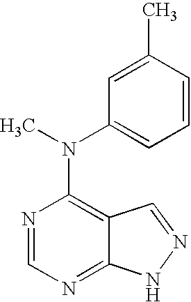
N1=CN=C2C(=C1N(C)C1=CC=CC(C)=C1)C=NN2
